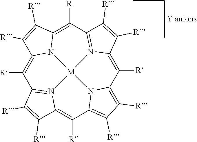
C1([R])=C2N3=C(C([R])=C2[R])C([R])=C2N4C(=C([R])C5=N6C(=C([R])C7=C([R])C([R])=C1N7[M]346)C([R])=C5[R])C([R])=C2[R]
